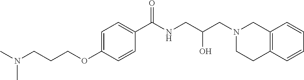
C1=C(OCCCN(C)C)C=CC(C(NCC(CN2CCC3=C(C2)C=CC=C3)O)=O)=C1
